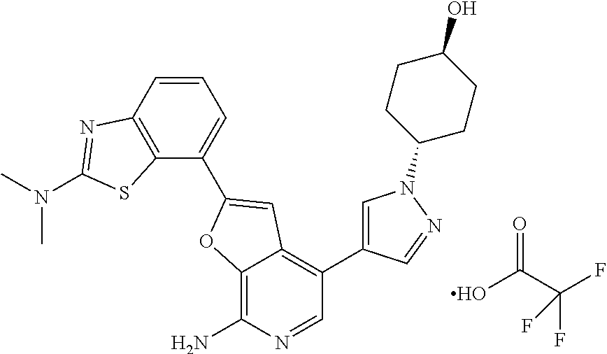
C12=C(SC(N(C)C)=N1)C(C1=CC3=C(C4=CN(C5CCC(O)CC5)N=C4)C=NC(N)=C3O1)=CC=C2.O=C(O)C(F)(F)F
